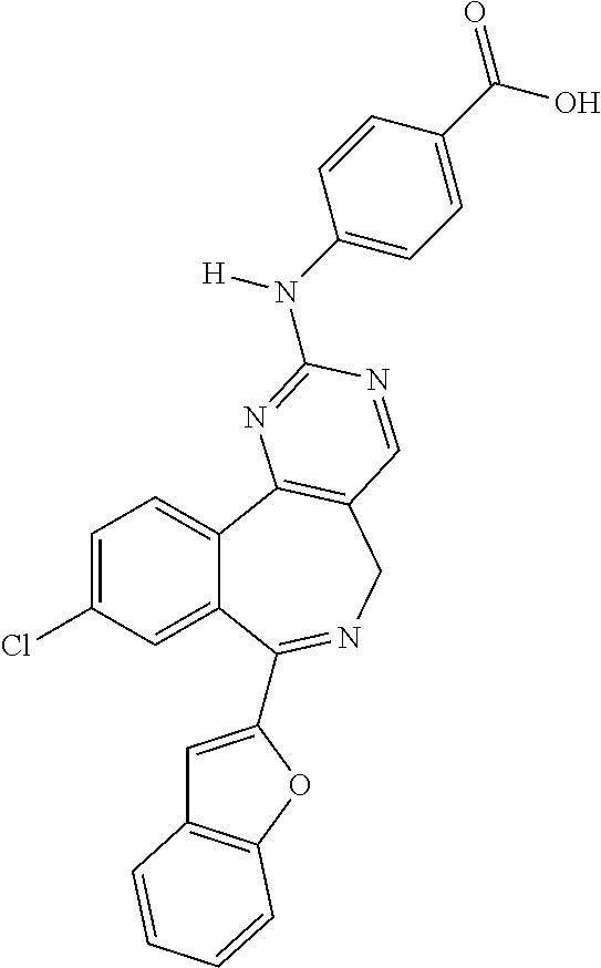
C1=C(Cl)C=C2C(=C1)C1=C(CN=C2C2=CC3=C(O2)C=CC=C3)C=NC(N(C2=CC=C(C(=O)O)C=C2)[H])=N1
